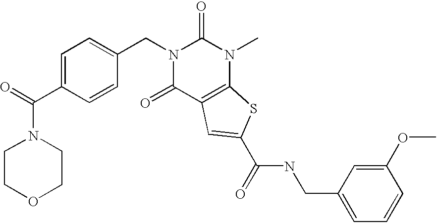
C(C1=CC=C(CN2C(=O)C3=C(N(C)C2=O)SC(C(NCC2=CC=CC(OC)=C2)=O)=C3)C=C1)(=O)N1CCOCC1
